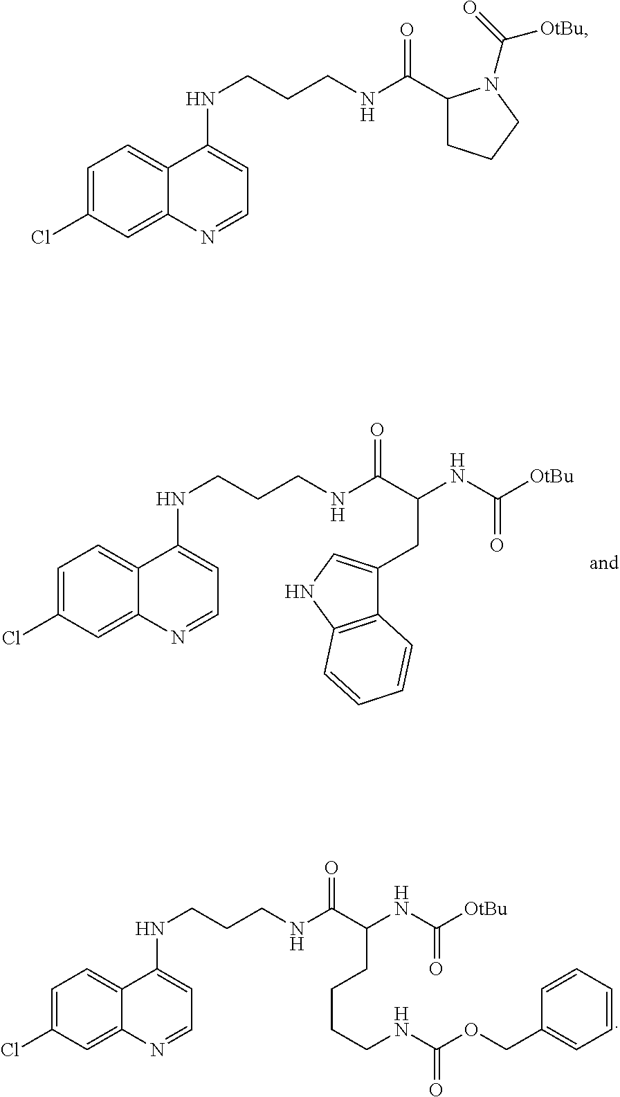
C1=C(Cl)C=C2C(=C1)C(NCCCNC(C(CC1=CNC3=C1C=CC=C3)NC([OtBu])=O)=O)=CC=N2.C1=C(Cl)C=C2C(=C1)C(NCCCNC(C(CCCCNC(OCC1=CC=CC=C1)=O)NC([OtBu])=O)=O)=CC=N2.C1=C(Cl)C=C2C(=C1)C(NCCCNC(C1CCCN1C(=O)[OtBu])=O)=CC=N2
